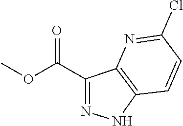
C12=C(NN=C1C(OC)=O)C=CC(Cl)=N2
